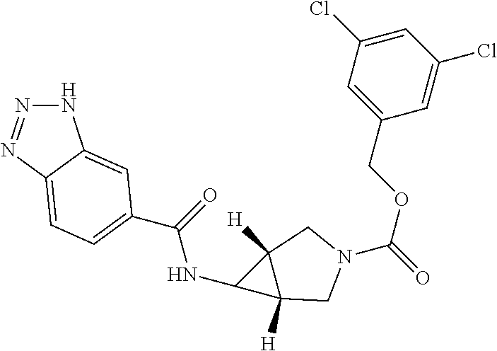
N1N=NC2=CC=C(C(NC3C4([H])C3([H])CN(C(=O)OCC3=CC(Cl)=CC(Cl)=C3)C4)=O)C=C12
